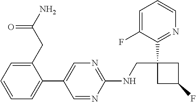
C1(NCC2(C3=NC=CC=C3F)CC(F)C2)=NC=C(C2=CC=CC=C2CC(N)=O)C=N1
